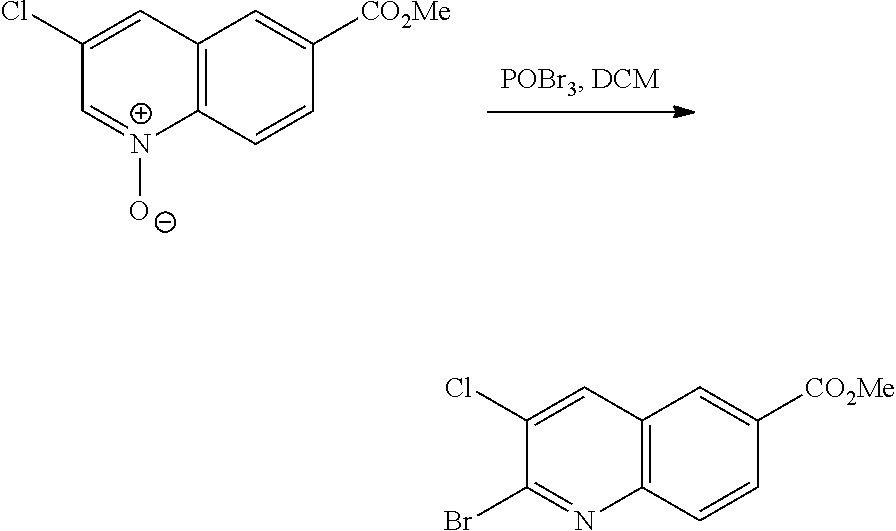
C12=C(C=CC([CO2Me])=C1)[N+]([O-])=CC(Cl)=C2.C12=C(C=CC([CO2Me])=C1)N=C(Br)C(Cl)=C2
